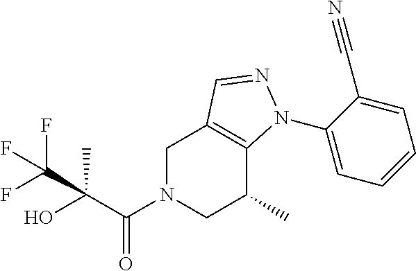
C1N(C(C(O)(C)C(F)(F)F)=O)CC(C)C2=C1C=NN2C1=CC=CC=C1C#N
